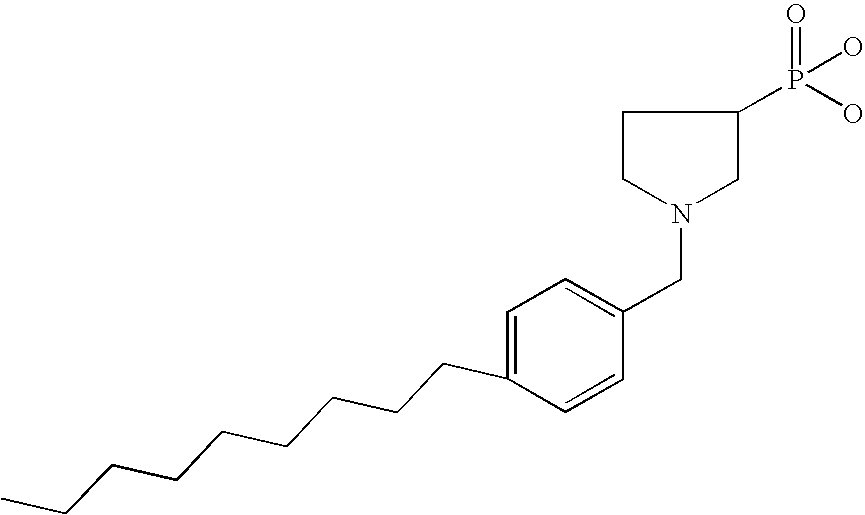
C1=C(CCCCCCCCC)C=CC(CN2CC(P(O)(O)=O)CC2)=C1
